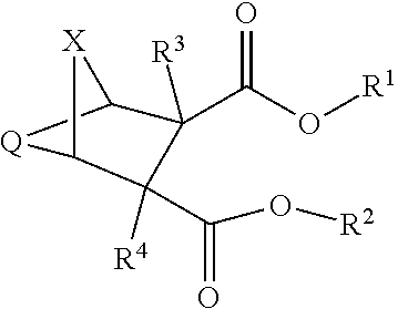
C1(C(O[R1])=O)([R3])C2[Q]C([X]2)C1(C(O[R2])=O)[R4]
